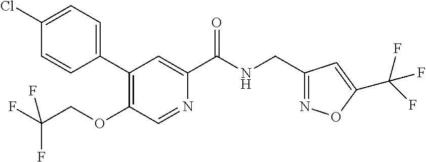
C1(CNC(C2=CC(C3=CC=C(Cl)C=C3)=C(OCC(F)(F)F)C=N2)=O)=NOC(C(F)(F)F)=C1
